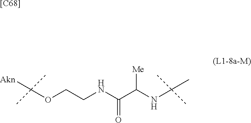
[[C68]].[Akn]C(OCCNC(C(NC(C)(C)C)[Me])=O)(C)C
